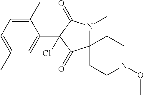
C1=C(C)C=C(C2(Cl)C(=O)N(C)C3(C2=O)CCN(OC)CC3)C(C)=C1
